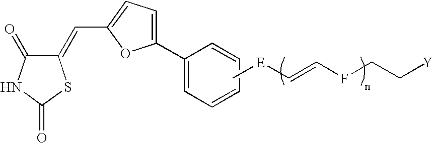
C1(=CC2=CC=C(C3=CC=CC=C3)O2)C(=O)NC(=O)S1.C[E]C=CFCC[Y]
